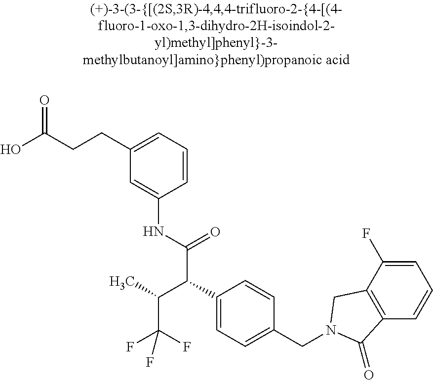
OC(CCC1=CC=CC(NC(=O)C(C2=CC=C(CN3CC4=C(C=CC=C4F)C3=O)C=C2)C(C)C(F)(F)F)=C1)=O
